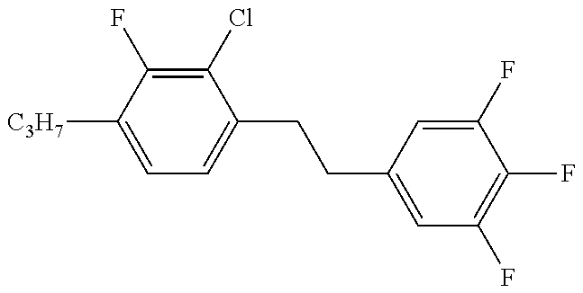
C1=C([C3H7])C(F)=C(Cl)C(CCC2=CC(F)=C(F)C(F)=C2)=C1
